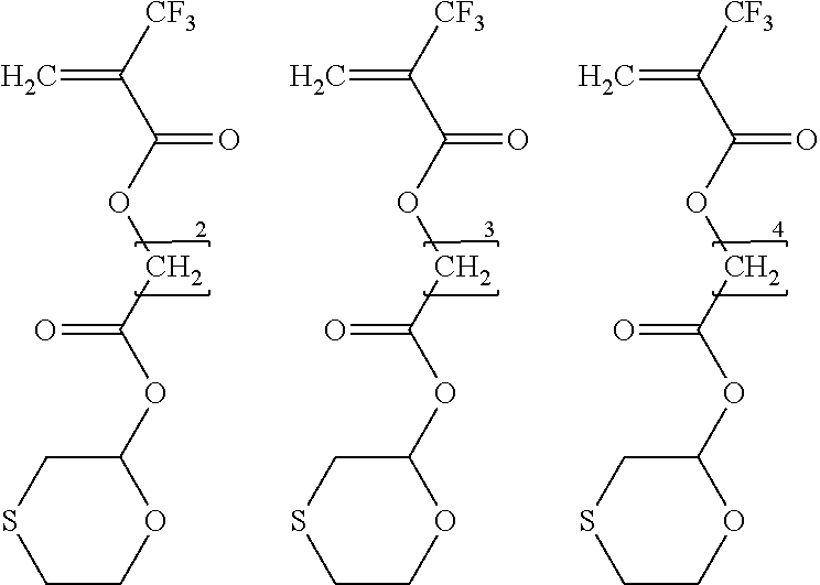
C=C([CF3])C(OCC(OC1CSCCO1)=O)=O.C=C([CF3])C(OCC(OC1CSCCO1)=O)=O.C=C([CF3])C(OCC(OC1CSCCO1)=O)=O
